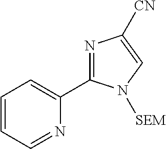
C1=CC=NC(C2=NC([CN])=CN2[SEM])=C1
